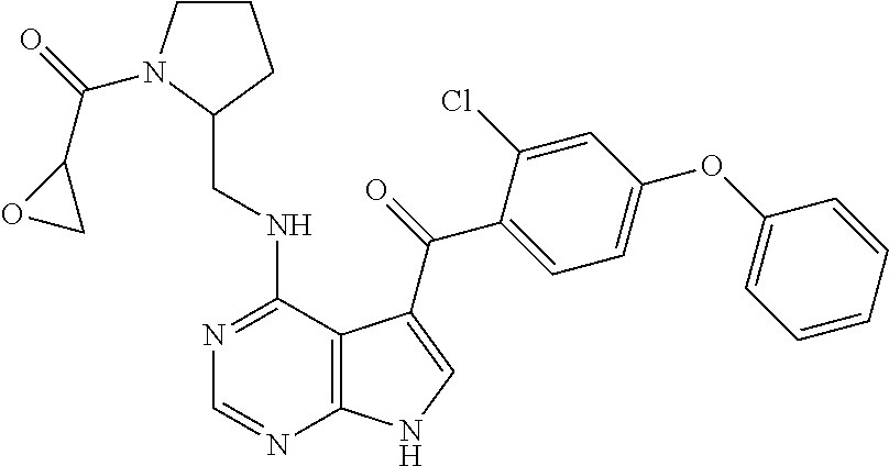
C1=CC=CC(OC2=CC=C(C(=O)C3=CNC4=C3C(NCC3CCCN3C(=O)C3OC3)=NC=N4)C(Cl)=C2)=C1
